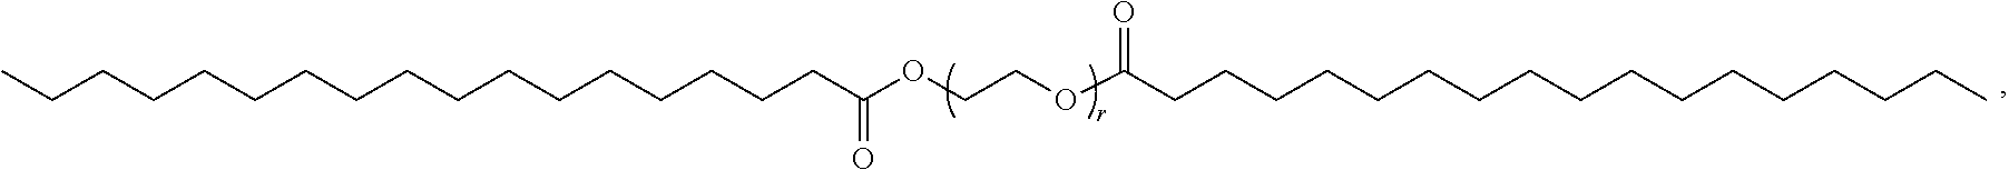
CCCCCCCCCCCCCCCCCC(=O)OCCOC(=O)CCCCCCCCCCCCCCCCC
